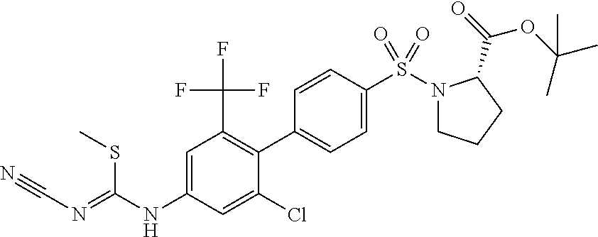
C1=CC(S(N2CCCC2C(=O)OC(C)(C)C)(=O)=O)=CC=C1C1=C(C(F)(F)F)C=C(NC(=NC#N)SC)C=C1Cl
